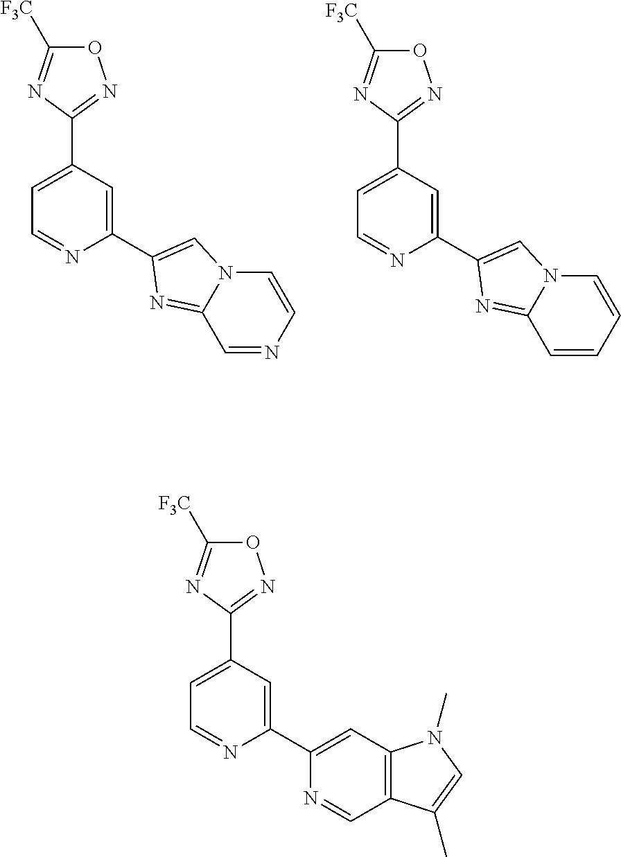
C1(C2=CC(C3=NOC([F3C])=N3)=CC=N2)=CN2C(=N1)C=NC=C2.C1(C2=CC(C3=NOC([F3C])=N3)=CC=N2)=CN2C(=N1)C=CC=C2.N1=CC2=C(C=C1C1=CC(C3=NOC([F3C])=N3)=CC=N1)N(C)C=C2C
